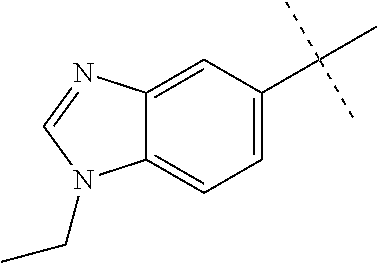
C12=CC=C(C(C)(C)C)C=C1N=CN2CC
